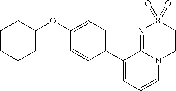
C1(C2=CC=C(OC3CCCCC3)C=C2)=CC=CN2C1=NS(=O)(=O)CC2
